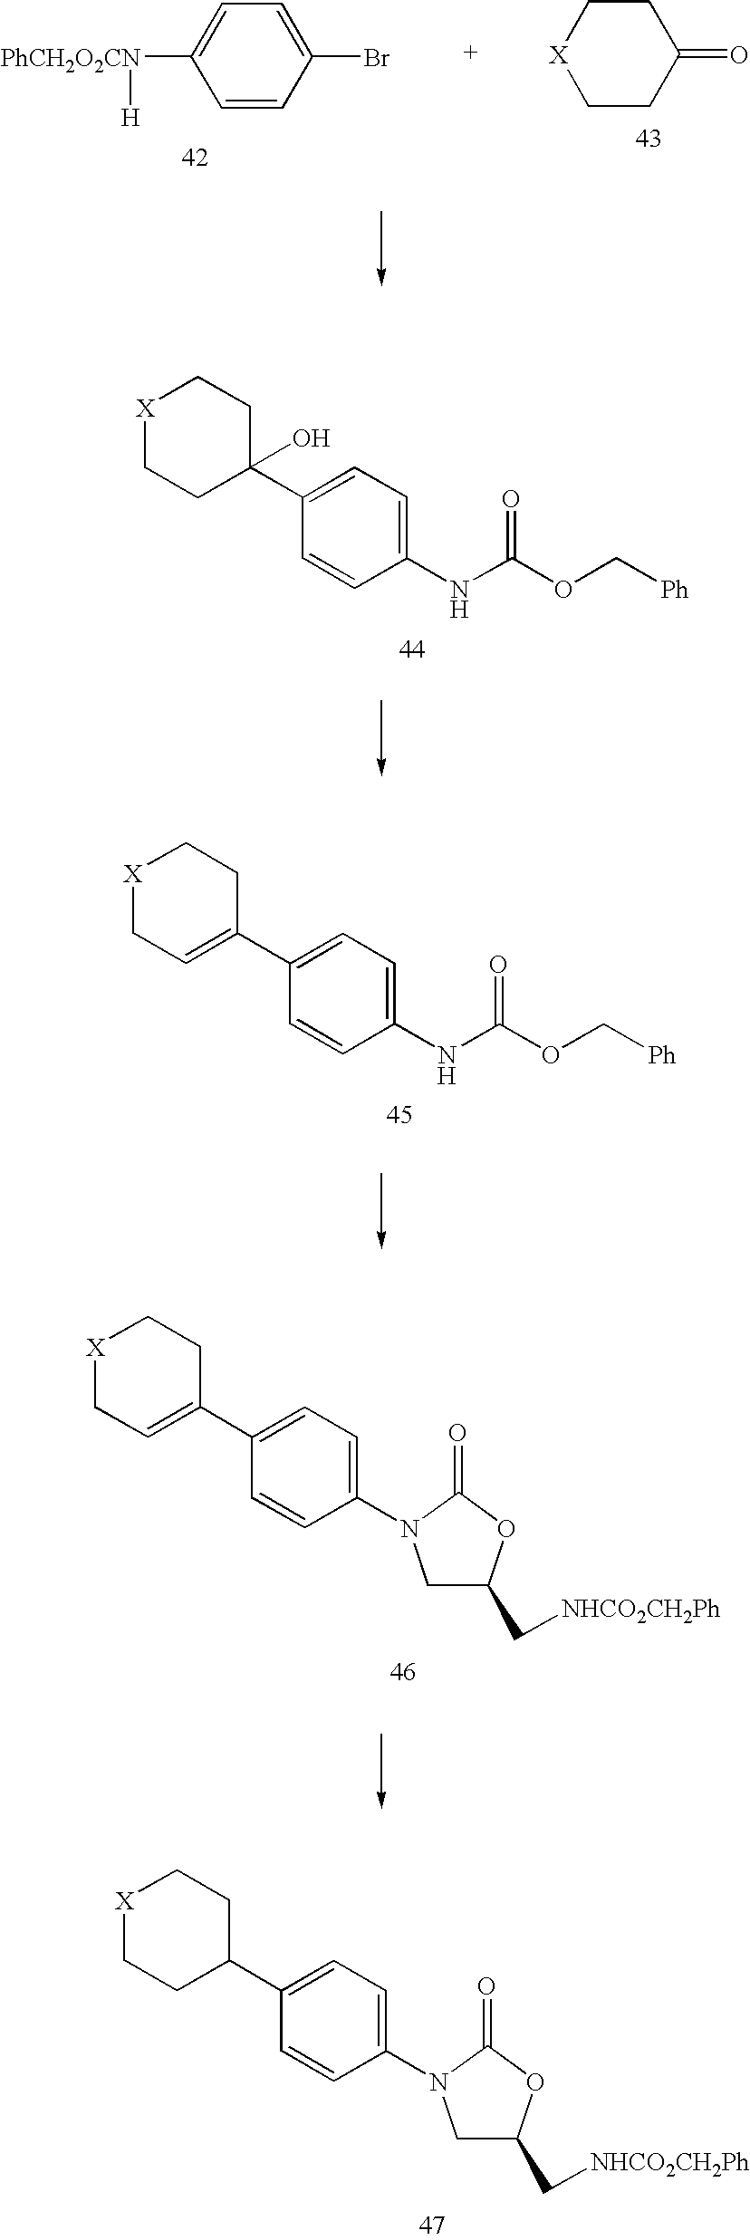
[PhCH2O2CN](C1=CC=C(Br)C=C1)[H].[X]1CCC(=O)CC1.[X]1CCC(C2=CC=C(NC(OC[Ph])=O)C=C2)(O)CC1.[X]1CC=C(C2=CC=C(NC(OC[Ph])=O)C=C2)CC1.[X]1CC=C(C2=CC=C(N3CC(C[NHCO2CH2Ph])OC3=O)C=C2)CC1.[X]1CCC(C2=CC=C(N3CC(C[NHCO2CH2Ph])OC3=O)C=C2)CC1
